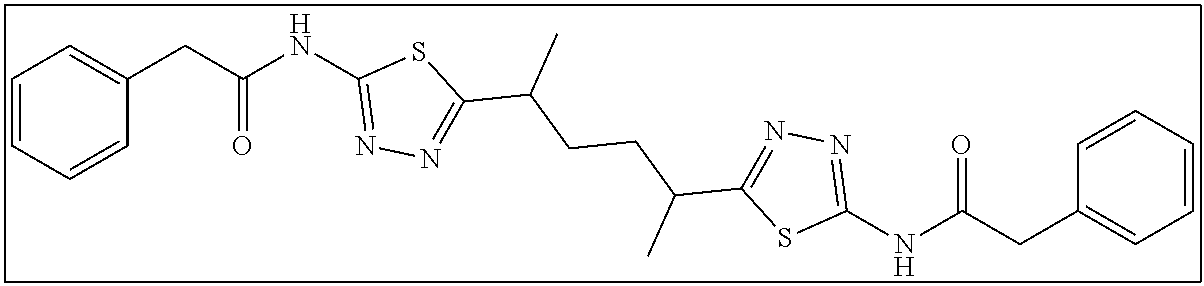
C1=CC=CC(CC(NC2=NN=C(C(CCC(C3=NN=C(NC(CC4=CC=CC=C4)=O)S3)C)C)S2)=O)=C1
